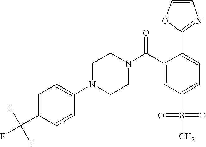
FC(C1=CC=C(N2CCN(C(C3=CC(S(=O)(=O)C)=CC=C3C3=NC=CO3)=O)CC2)C=C1)(F)F
